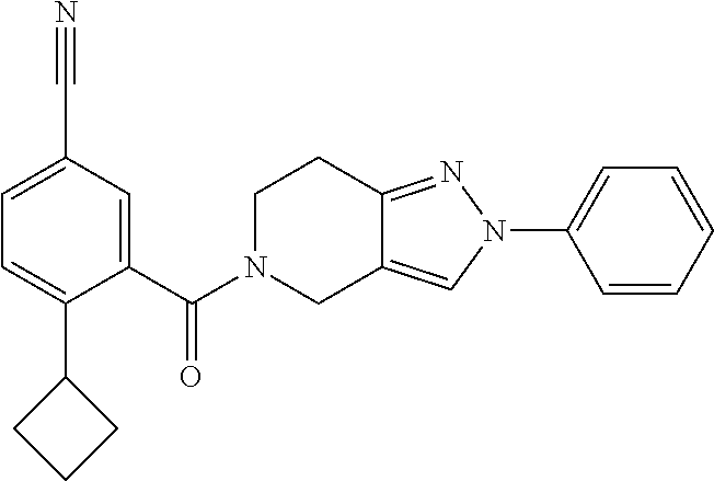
C12=NN(C3=CC=CC=C3)C=C1CN(C(=O)C1=CC(C#N)=CC=C1C1CCC1)CC2
